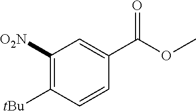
C1([O2N])=C([tBu])C=CC(C(OC)=O)=C1
